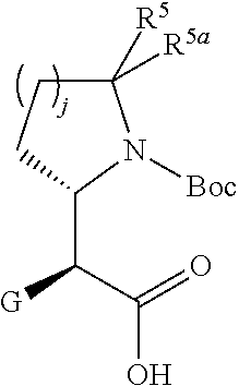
OC(C(C1N([Boc])C([R5])([R5a])CC1)[G])=O
